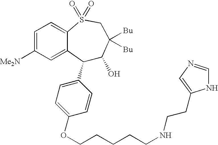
C1(C2=CC=C(OCCCCCNCCC3=CN=CN3)C=C2)C(O)C([Bu])([Bu])CS(=O)(=O)C2=CC=C([Me2N])C=C12
